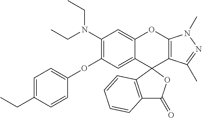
C1(N(CC)CC)=C(OC2=CC=C(CC)C=C2)C=C2C(=C1)OC1=C(C(C)=NN1C)C21OC(=O)C2=C1C=CC=C2
